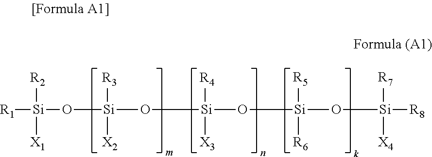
[Si](O[Si](O[Si](O[Si](O[Si]([R8])([R7])[X4])([R5])[R6])([R4])[X3])([R3])[X2])([R1])([R2])[X1]
